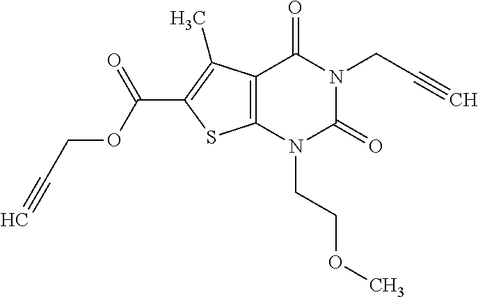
C12=C(N(CCOC)C(=O)N(CC#C)C1=O)SC(C(OCC#C)=O)=C2C
